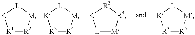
[K]1[R1][R2][M][L]1.[K]1[R3][R4][M][L]1.[K]1[L][M][R4][R3]1.[K]1[R3][R5][M][L]1
